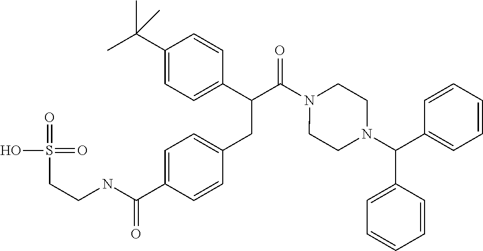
C1(C(C)(C)C)=CC=C(C(C(N2CCN(C(C3=CC=CC=C3)C3=CC=CC=C3)CC2)=O)CC2=CC=C(C(NCCS(=O)(O)=O)=O)C=C2)C=C1
